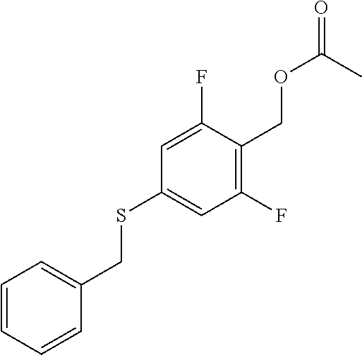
C1=CC=CC(CSC2=CC(F)=C(COC(=O)C)C(F)=C2)=C1
